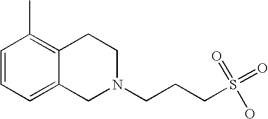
C1=CC=C2C(=C1C)CCN(CCCS(=O)(O)=O)C2
